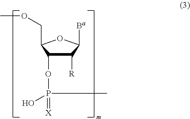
C1([R])C(OP(=[X])(O)C)C(COC)OC1[Ba]
